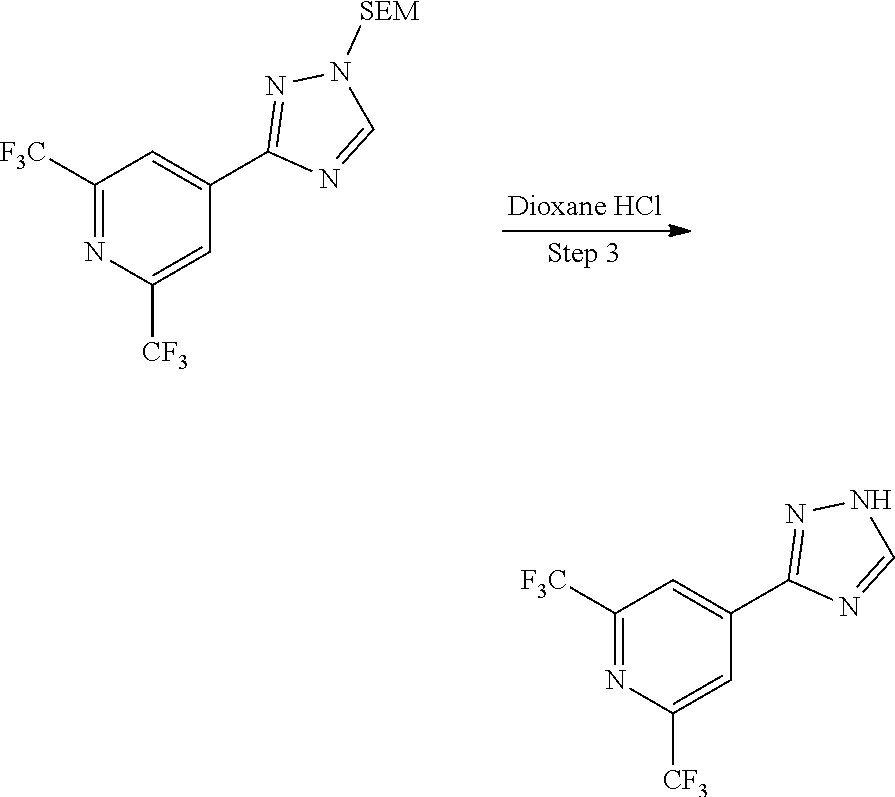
C1([F3C])=NC([CF3])=CC(C2=NNC=N2)=C1.C1([F3C])=NC([CF3])=CC(C2=NN([SEM])C=N2)=C1
